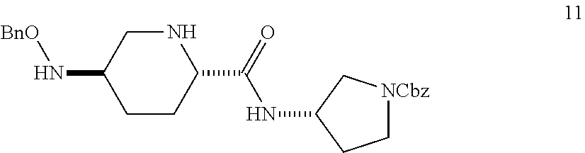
N1CC(N[BnO])CCC1C(=O)NC1CC[NCbz]C1
